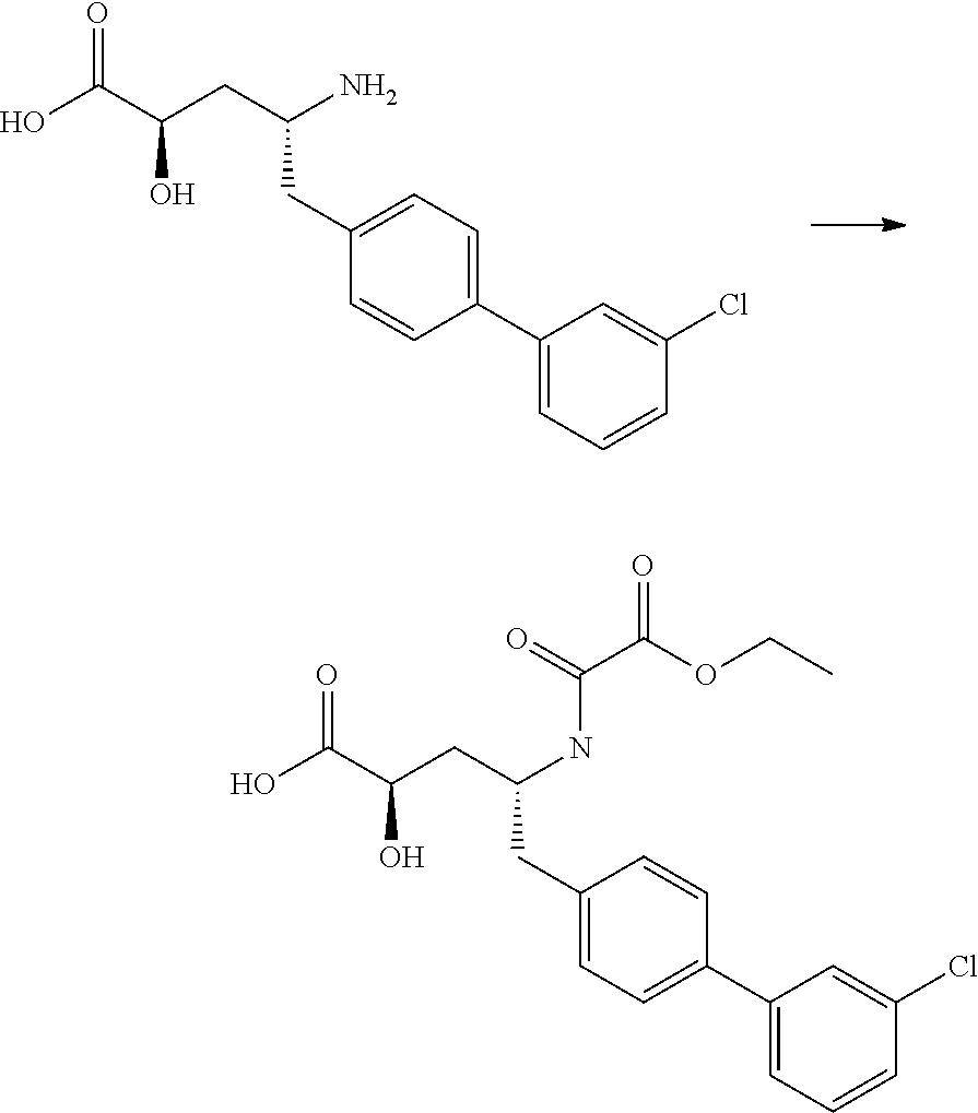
C1=C(C2=CC=CC(Cl)=C2)C=CC(CC(CC(C(O)=O)O)N)=C1.CCOC(C(=O)NC(CC1=CC=C(C2=CC=CC(Cl)=C2)C=C1)CC(C(O)=O)O)=O
